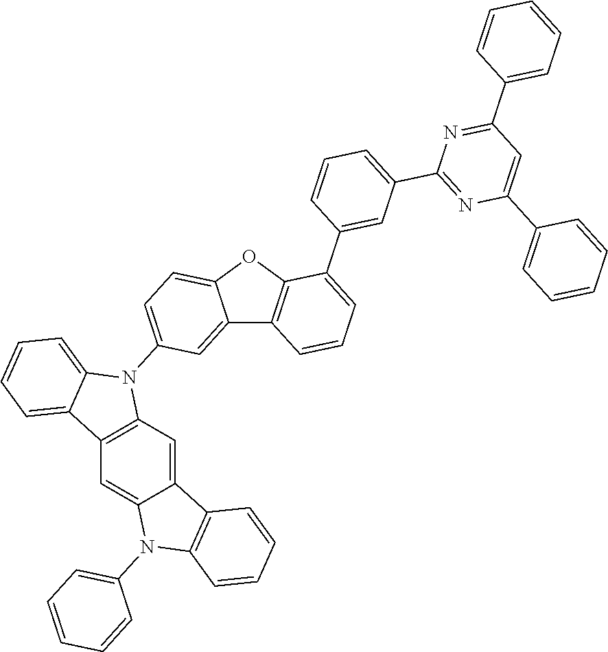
C12=CC(N3C4=CC=CC=C4C4=C3C=C3C(=C4)N(C4=CC=CC=C4)C4=C3C=CC=C4)=CC=C1OC1=C2C=CC=C1C1=CC(C2=NC(C3=CC=CC=C3)=CC(C3=CC=CC=C3)=N2)=CC=C1
